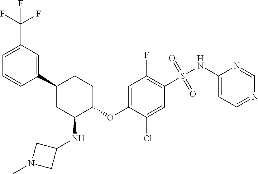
FC(F)(C1=CC=CC(C2CC(NC3CN(C)C3)C(OC3=CC(F)=C(S(=O)(=O)NC4=CC=NC=N4)C=C3Cl)CC2)=C1)F
